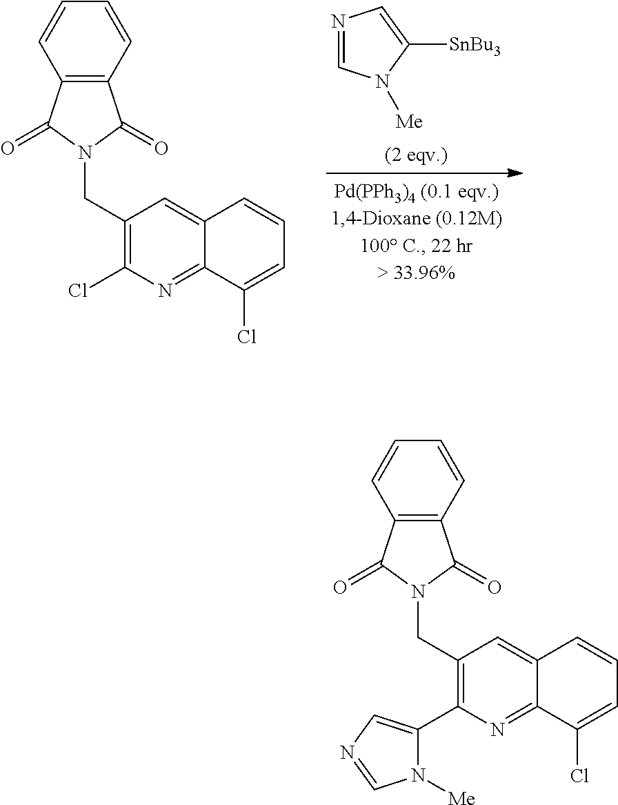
C12=C(C=CC=C1)C(=O)N(CC1=C(C3=CN=CN3[Me])N=C3C(=C1)C=CC=C3Cl)C2=O.C12=C(C=CC=C1)C(=O)N(CC1=C(Cl)N=C3C(=C1)C=CC=C3Cl)C2=O.N1=CN([Me])C([SnBu3])=C1
